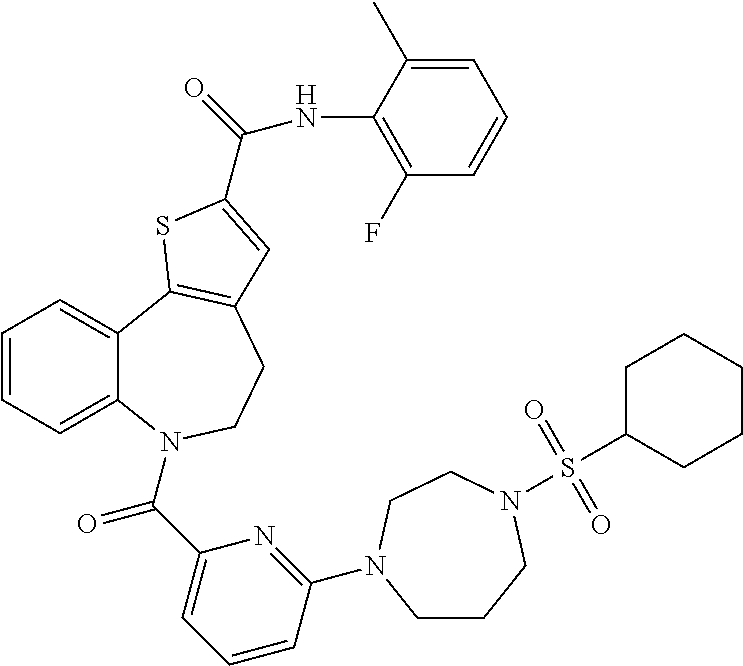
C1=CC=C2C(=C1)C1=C(CCN2C(C2=CC=CC(N3CCCN(S(C4CCCCC4)(=O)=O)CC3)=N2)=O)C=C(C(=O)NC2=C(F)C=CC=C2C)S1
